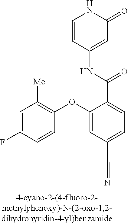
C1=CC(NC(C2=CC=C(C#N)C=C2OC2=C([Me])C=C(F)C=C2)=O)=CC(=O)N1
